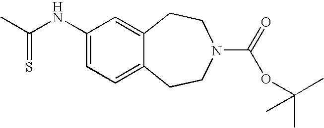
C1CN(C(=O)OC(C)(C)C)CCC2=CC(NC(C)=S)=CC=C12
